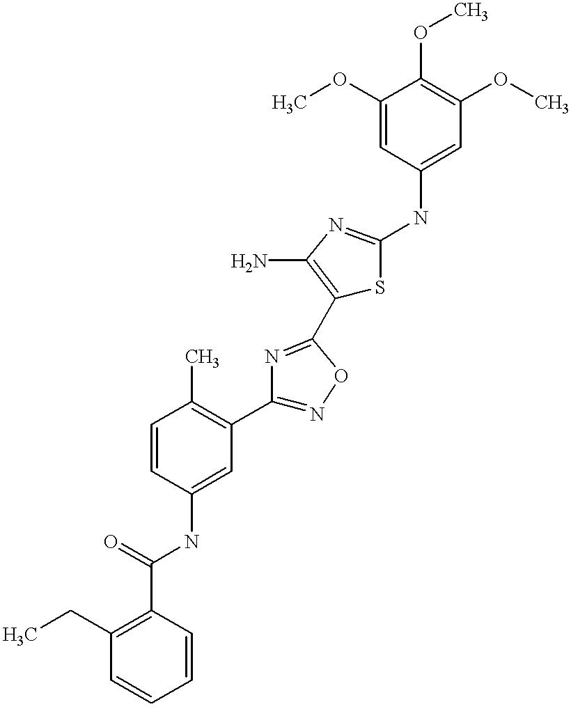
C1(C(=O)NC2=CC(C3=NOC(C4=C(N)N=C(NC5=CC(OC)=C(OC)C(OC)=C5)S4)=N3)=C(C)C=C2)=C(CC)C=CC=C1
